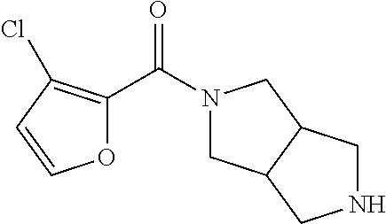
O1C(C(N2CC3C(C2)CNC3)=O)=C(Cl)C=C1
